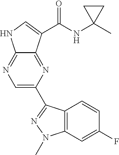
C1=C(C2=NN(C)C3=C2C=CC(F)=C3)N=C2C(=N1)NC=C2C(NC1(C)CC1)=O
